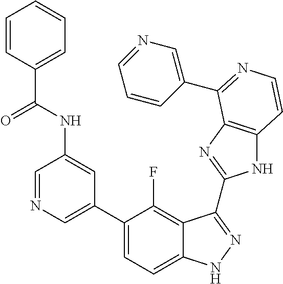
C1=C(C2=CC=C3C(=C2F)C(C2=NC4=C(N2)C=CN=C4C2=CN=CC=C2)=NN3)C=C(NC(C2=CC=CC=C2)=O)C=N1
